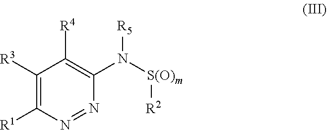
C1([R3])=C([R1])N=NC(N([S(O)m][R2])[R5])=C1[R4]
